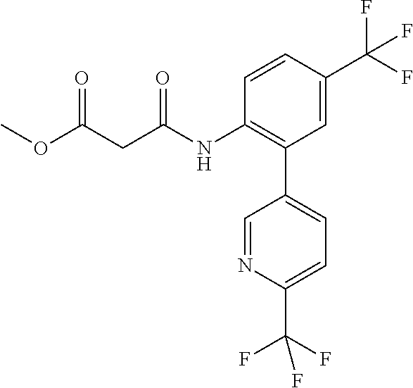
O(C(CC(NC1=C(C2=CC=C(C(F)(F)F)N=C2)C=C(C(F)(F)F)C=C1)=O)=O)C
